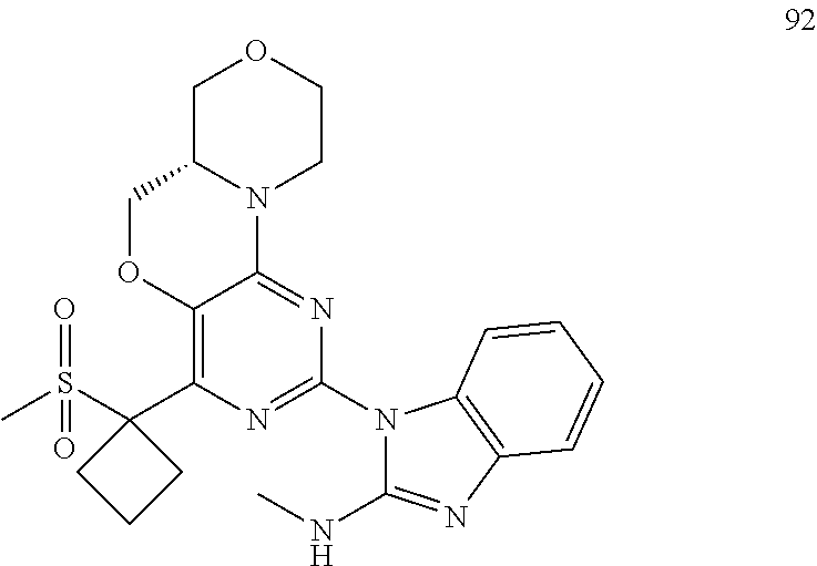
C1C2N(CCO1)C1=NC(N3C(NC)=NC4=C3C=CC=C4)=NC(C3(S(C)(=O)=O)CCC3)=C1OC2
